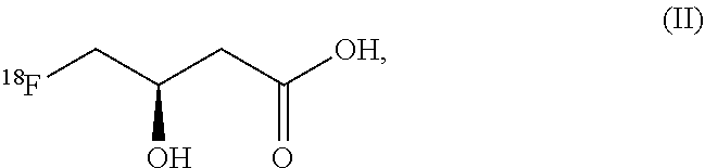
[18F]CC(CC([OH])=O)O
